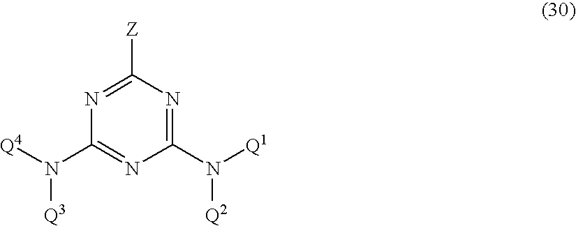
C1(N([Q1])[Q2])=NC([Z])=NC(N([Q4])[Q3])=N1
